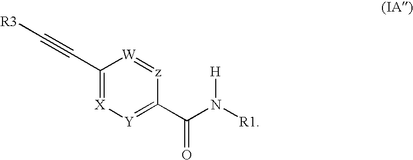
C(#CC1=[X][Y]=C(C(N([R1])[H])=O)[z]=[W]1)[R3]
